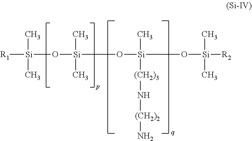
[R1][Si](C)(C)O[Si](C)(C)O[Si](O[Si]([R2])(C)C)(C)[(CH2)3]N[(CH2)2]N
